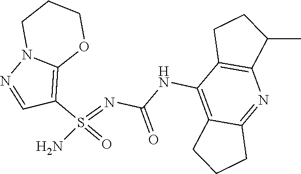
C1(S(=O)(=NC(NC2=C3C(=NC4=C2CCC4C)CCC3)=O)N)=C2OCCCN2N=C1
